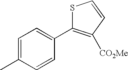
C1=C(C)C=CC(C2=C([CO2Me])C=CS2)=C1
